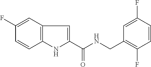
C1(F)=CC2=C(C=C1)NC(C(NCC1=C(F)C=CC(F)=C1)=O)=C2
